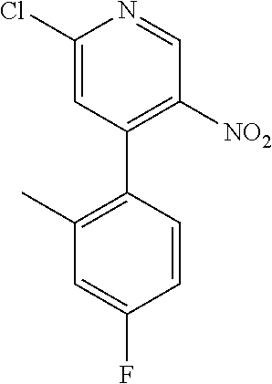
[NO2]C1=C(C2=C(C)C=C(F)C=C2)C=C(Cl)N=C1
